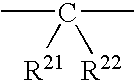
CC(C)([R22])[R21]
